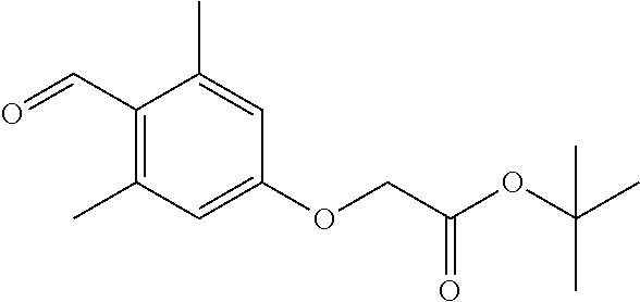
C1(C)=C(C=O)C(C)=CC(OCC(OC(C)(C)C)=O)=C1
